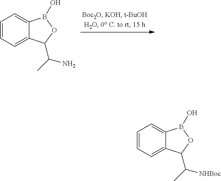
C1=CC=C2C(=C1)B(O)OC2C(N)C.C1=CC=C2C(=C1)B(O)OC2C([NHBoc])C
